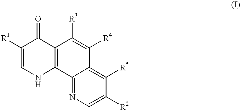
[R1]C1=CNC2=C(C1=O)C([R3])=C([R4])C1=C([R5])C([R2])=CN=C21
